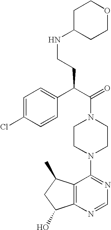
C(N1CCN(C2=NC=NC3=C2C(C)CC3O)CC1)(C(C1=CC=C(Cl)C=C1)CCNC1CCOCC1)=O
